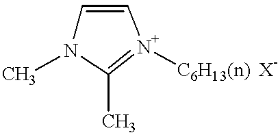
C1=C[N+]([C6H13(n)])=C(C)N1C
